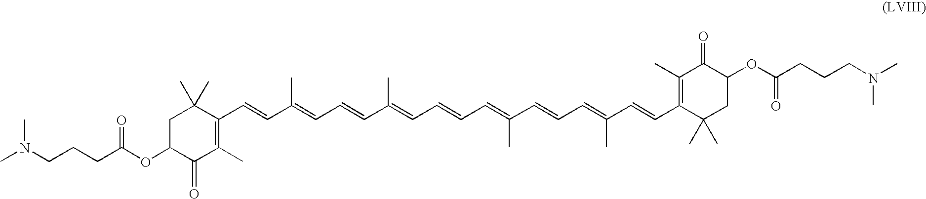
C1C(OC(CCCN(C)C)=O)C(=O)C(C)=C(C=CC(=CC=CC(=CC=CC=C(C=CC=C(C=CC2=C(C)C(=O)C(OC(CCCN(C)C)=O)CC2(C)C)C)C)C)C)C1(C)C
